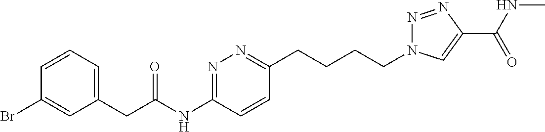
C1=CC=C(CC(NC2=NN=C(CCCCN3N=NC(C(NC)=O)=C3)C=C2)=O)C=C1Br
